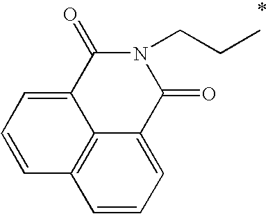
C12=C3C(=CC=C1)C(=O)N(CCC)C(=O)C3=CC=C2
